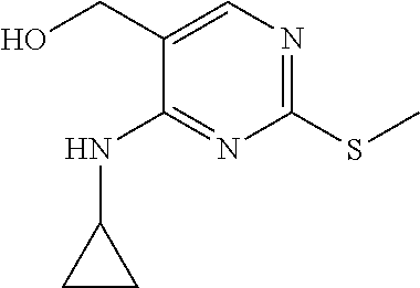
C1(NC2CC2)=NC(SC)=NC=C1CO
